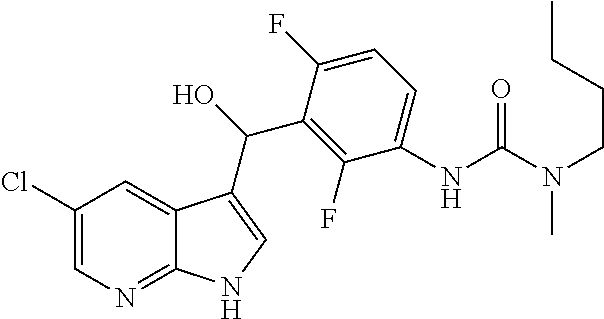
C1(Cl)=CN=C2C(=C1)C(C(C1=C(F)C(NC(N(CCCC)C)=O)=CC=C1F)O)=CN2
